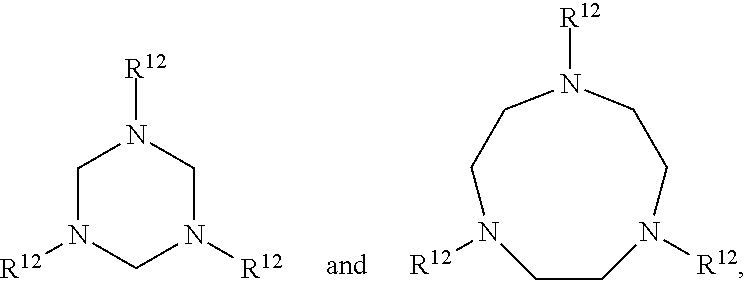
C1N([R12])CN([R12])CN1[R12].C1CN([R12])CCN([R12])CCN1[R12]
